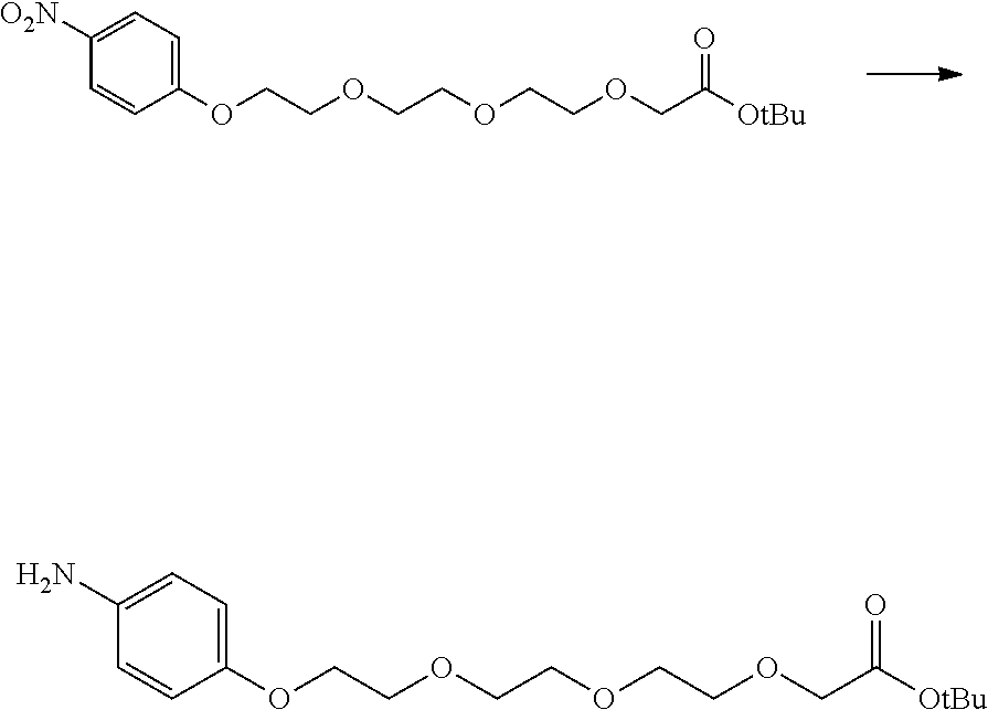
O(CCOCCOCCOCC([OtBu])=O)C1=CC=C([O2N])C=C1.O(CCOCCOCCOCC([OtBu])=O)C1=CC=C(N)C=C1
